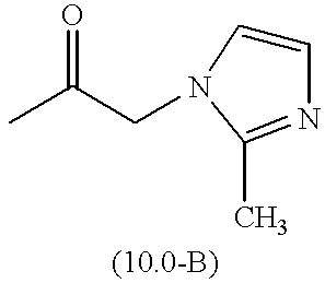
C1=CN(CC(C)=O)C(C)=N1
